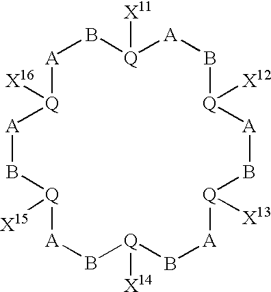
[A]1[Q]([X16])[A]B[Q]([X15])[A]B[Q]([X14])B[A][Q]([X13])B[A][Q]([X12])B[A][Q]([X11])B1
